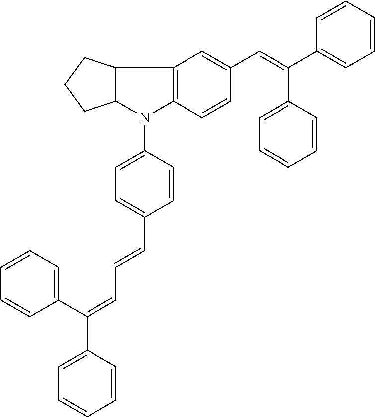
C12=C(C=CC(C=C(C3=CC=CC=C3)C3=CC=CC=C3)=C1)N(C1=CC=C(C=CC=C(C3=CC=CC=C3)C3=CC=CC=C3)C=C1)C1C2CCC1
